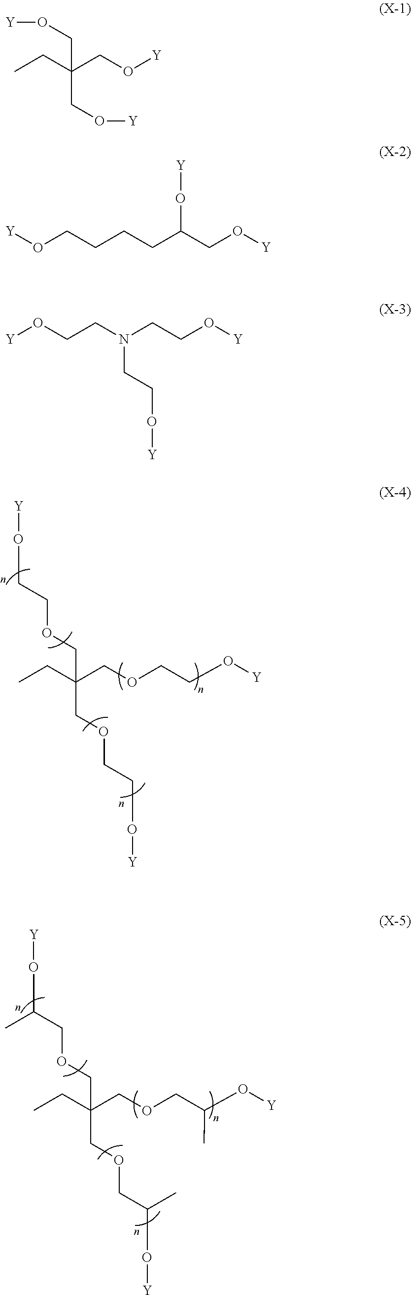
C(CO[Y])OCC(CC)(COCCO[Y])COCCO[Y].C(C(O[Y])C)OCC(CC)(COCC(O[Y])C)COCC(O[Y])C.[Y]OCC(CO[Y])(CC)CO[Y].O(CCCCC(CO[Y])O[Y])[Y].[Y]OCCN(CCO[Y])CCO[Y]
